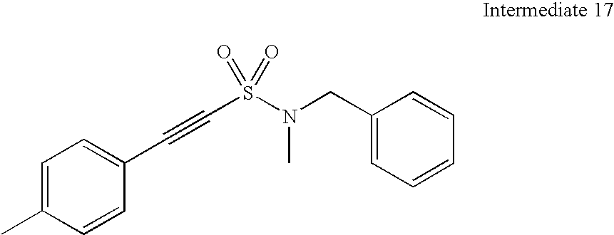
C1=CC=C(CN(C)S(C#CC2=CC=C(C)C=C2)(=O)=O)C=C1
